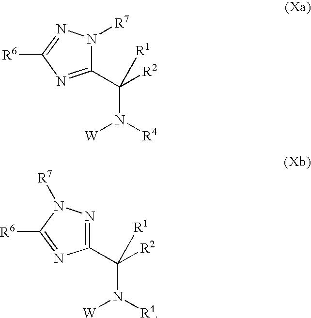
C1(C([R2])([R1])N([R4])[W])=NC([R6])=NN1[R7].C1(C([R2])([R1])N([R4])[W])=NN([R7])C([R6])=N1
